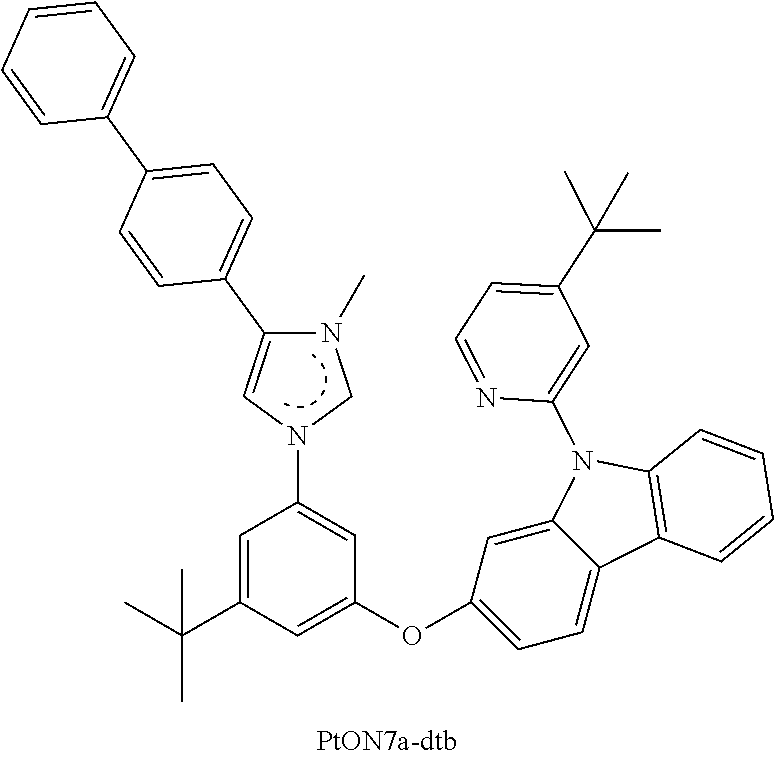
N1(C)C(C2=CC=C(C3=CC=CC=C3)C=C2)=CN(C2=CC(OC3=CC=C4C(=C3)N(C3=CC(C(C)(C)C)=CC=N3)C3=C4C=CC=C3)=CC(C(C)(C)C)=C2)C1
